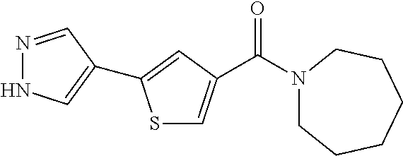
C(N1CCCCCC1)(=O)C1=CSC(C2=CNN=C2)=C1
